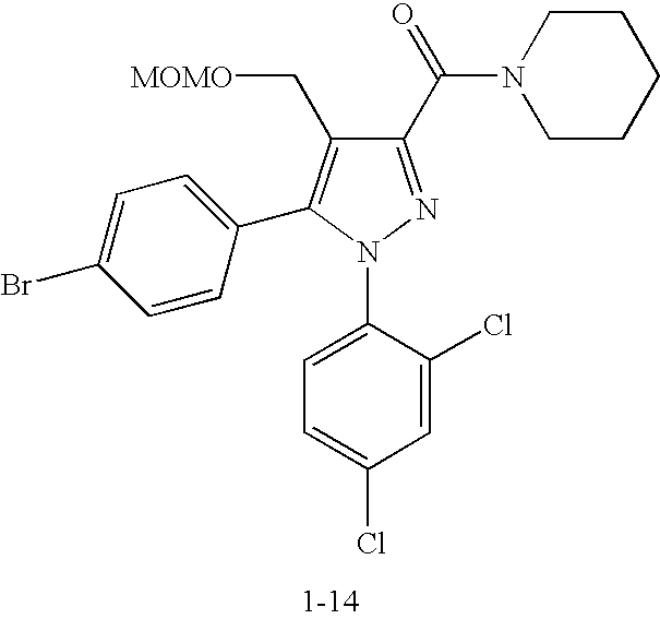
C1(C(=O)N2CCCCC2)=NN(C2=CC=C(Cl)C=C2Cl)C(C2=CC=C(Br)C=C2)=C1C[MOMO]
